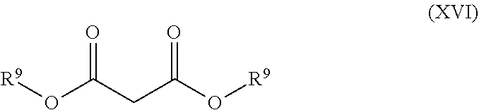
[R9]OC(CC(O[R9])=O)=O
